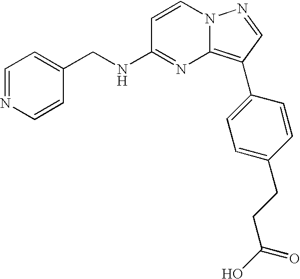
C1(CNC2=NC3=C(C4=CC=C(CCC(O)=O)C=C4)C=NN3C=C2)=CC=NC=C1
